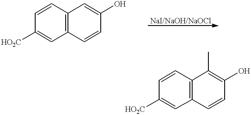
[HO2C]C1=CC2=C(C=C1)C=C(O)C=C2.[HO2C]C1=CC2=C(C=C1)C(C)=C(O)C=C2
